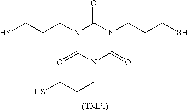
SCCCN1C(=O)N(CCCS)C(=O)N(CCC[SH])C1=O
